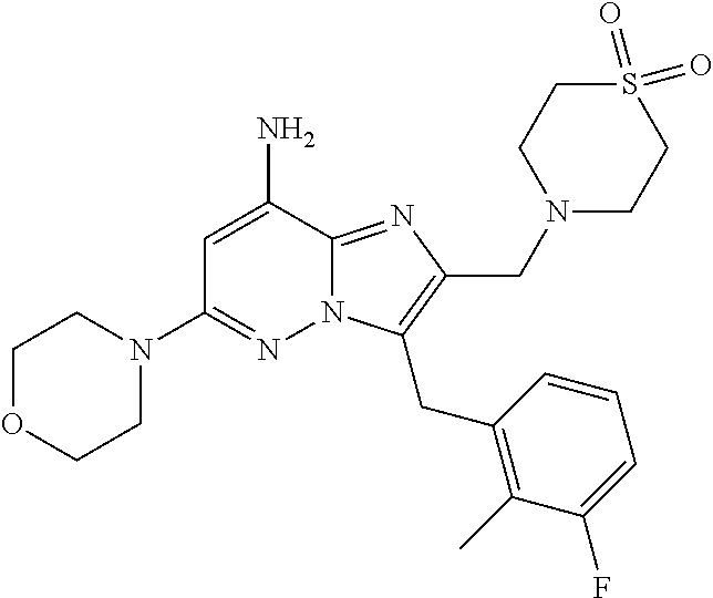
C1OCCN(C2=NN3C(=NC(CN4CCS(=O)(=O)CC4)=C3CC3=C(C)C(F)=CC=C3)C(N)=C2)C1
